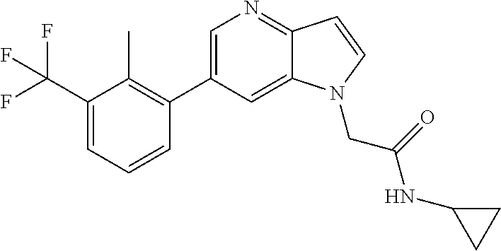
C1=C(C2=C(C)C(C(F)(F)F)=CC=C2)C=C2C(=N1)C=CN2CC(NC1CC1)=O
